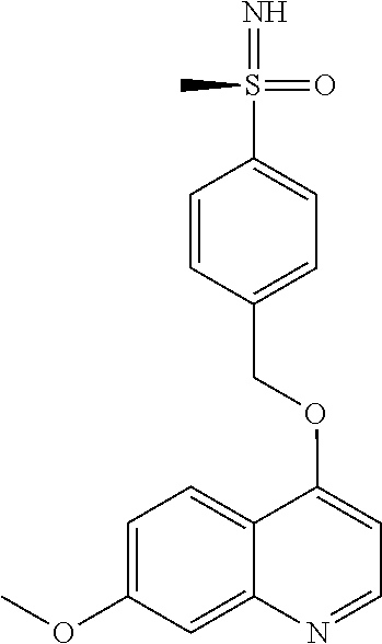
C1=C(OC)C=C2C(=C1)C(OCC1=CC=C(S(=N)(=O)C)C=C1)=CC=N2
